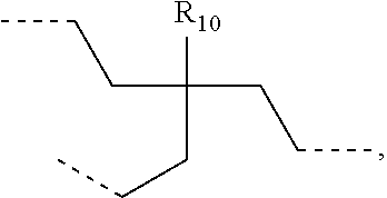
[R10]C(CCC)(CCC)CCC
